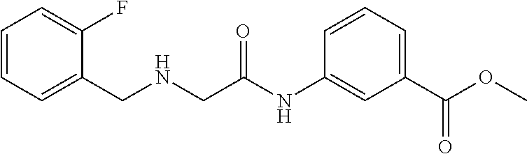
C1=CC=C(CNCC(NC2=CC(C(=O)OC)=CC=C2)=O)C(F)=C1
